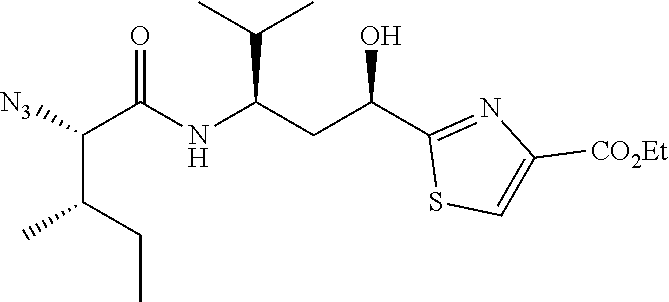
OC(C1=NC([CO2Et])=CS1)CC(NC(C([N3])C(C)CC)=O)C(C)C
